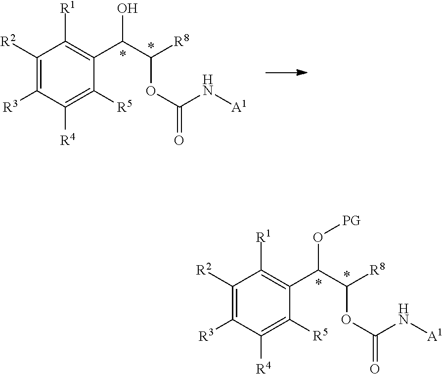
C1([R2])=C([R3])C([R4])=C([R5])C(C(C([R8])OC(=O)N[A1])O[PG])=C1[R1].C1([R2])=C([R3])C([R4])=C([R5])C(C(C([R8])OC(=O)N[A1])O)=C1[R1]
